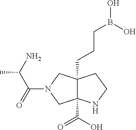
C12(C(=O)O)C(CCCB(O)O)(CN(C(C(N)C)=O)C1)CCN2
